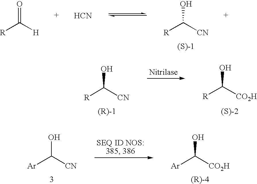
[Ar]C([CN])O.[Ar]C([CO2H])O.[R]C([H])=O.[HCN].[R]C([CN])O.[R]C([CO2H])O.[R]C([CN])O
